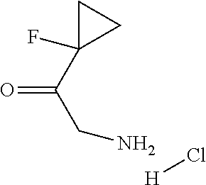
O=C(C1(F)CC1)CN.[H]Cl
